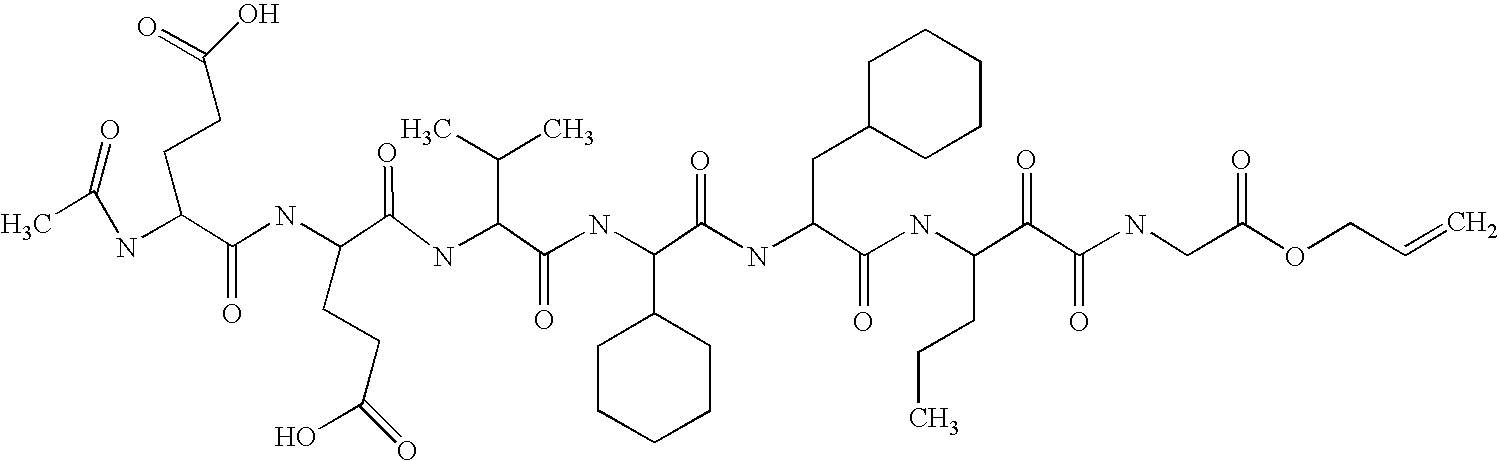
CC(NC(C(NC(C(NC(C(C)C)C(=O)NC(C1CCCCC1)C(=O)NC(C(NC(C(C(NCC(OCC=C)=O)=O)=O)CCC)=O)CC1CCCCC1)=O)CCC(=O)O)=O)CCC(O)=O)=O
